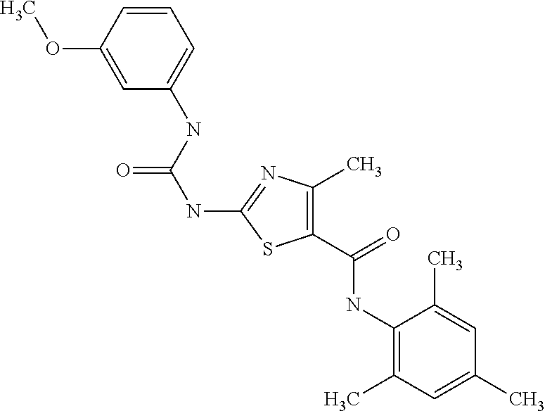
C1=CC(OC)=CC(NC(NC2=NC(C)=C(C(NC3=C(C)C=C(C)C=C3C)=O)S2)=O)=C1
